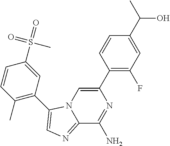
C12=NC=C(C3=C(C)C=CC(S(=O)(=O)C)=C3)N1C=C(C1=C(F)C=C(C(O)C)C=C1)N=C2N
